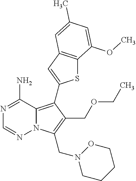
N1=C(N)C2=C(C3=CC4=C(S3)C(OC)=CC(C)=C4)C(COCC)=C(CN3OCCCC3)N2N=C1
